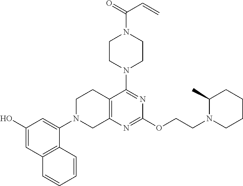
C1(O)=CC2=C(C(N3CC4=C(CC3)C(N3CCN(C(=O)C=C)CC3)=NC(OCCN3CCCCC3C)=N4)=C1)C=CC=C2
